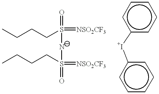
O=S(=[NSO2CF3])(NS(=[NSO2CF3])(=O)CCCC)CCCC.[I+](c1ccccc1)c1ccccc1
